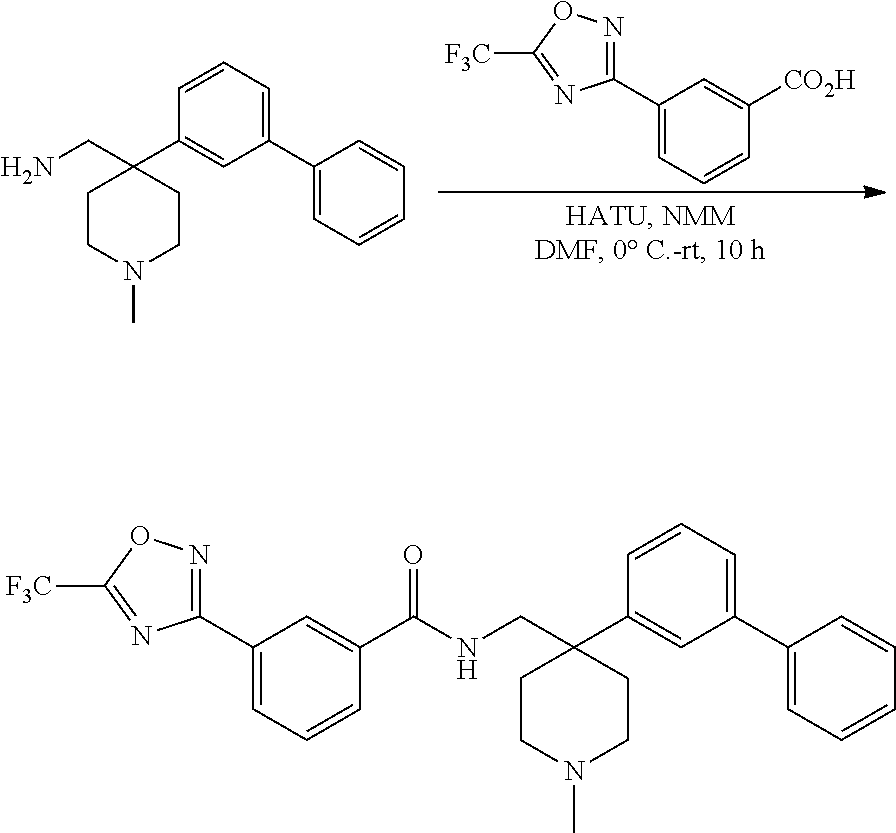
C1(C2=NOC([F3C])=N2)=CC=CC([CO2H])=C1.C(C1(C2=CC(C3=CC=CC=C3)=CC=C2)CCN(C)CC1)N.C(C1(C2=CC(C3=CC=CC=C3)=CC=C2)CCN(C)CC1)NC(C1=CC(C2=NOC([F3C])=N2)=CC=C1)=O
